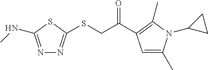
N1=C(NC)SC(SCC(=O)C2=C(C)N(C3CC3)C(C)=C2)=N1
